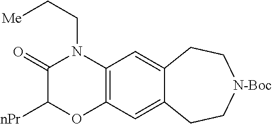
C1(=O)C([nPr])OC2=C(N1CC[Me])C=C1C(=C2)CC[N-Boc]CC1
